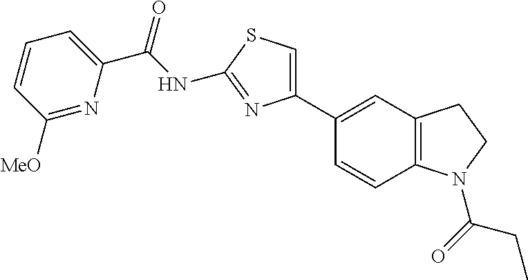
C(NC1=NC(C2=CC3=C(C=C2)N(C(=O)CC)CC3)=CS1)(=O)C1=CC=CC([MeO])=N1
